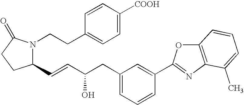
C1(C=CC(O)CC2=CC=CC(C3=NC4=C(O3)C=CC=C4C)=C2)N(CCC2=CC=C([COOH])C=C2)C(=O)CC1
